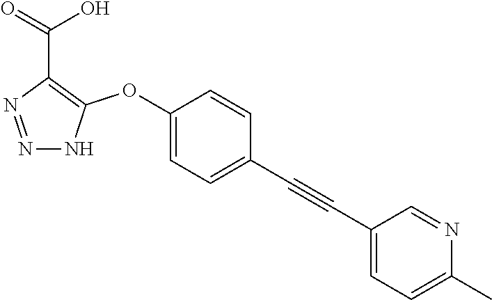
N1=NC(C(=O)O)=C(OC2=CC=C(C#CC3=CC=C(C)N=C3)C=C2)N1
